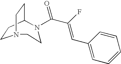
C1CC2CCN1CCN2C(C(=CC1=CC=CC=C1)F)=O
